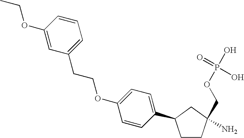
C1CC(N)(COP(O)(=O)O)CC1C1=CC=C(OCCC2=CC=CC(OCC)=C2)C=C1
